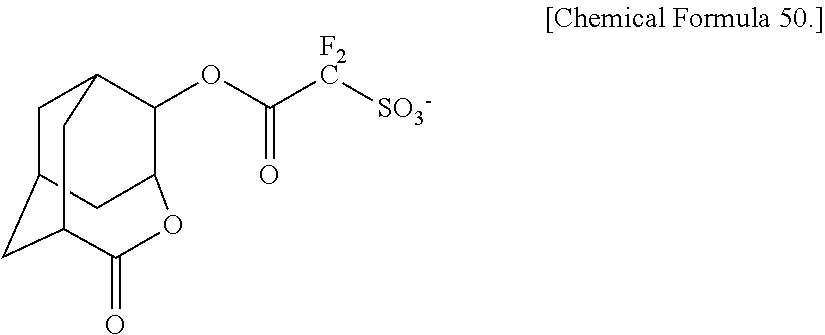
C1C2CC3C(=O)OC(C(OC([F2C][SO3-])=O)C1C3)C2
